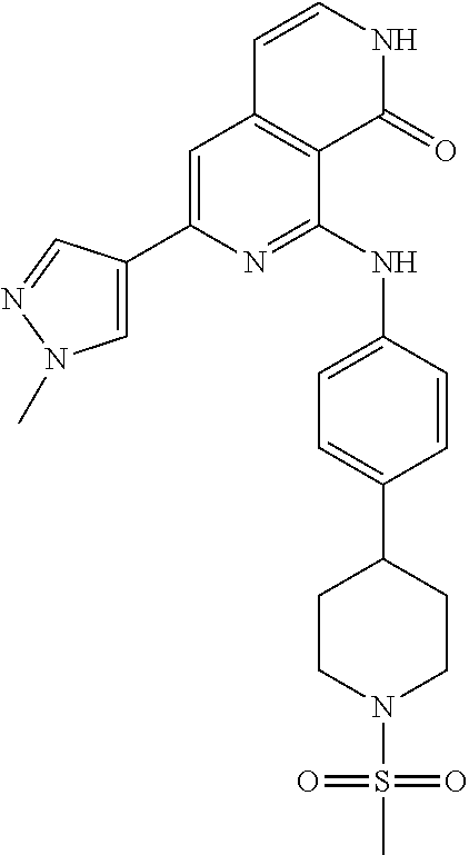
C1=C(C2=CN(C)N=C2)N=C(NC2=CC=C(C3CCN(S(C)(=O)=O)CC3)C=C2)C2=C1C=CNC2=O
